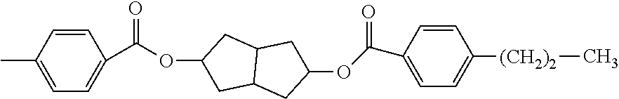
C1=CC(C)=CC=C1C(=O)OC1CC2C(C1)CC(OC(C1=CC=C([(CH2)2]C)C=C1)=O)C2
